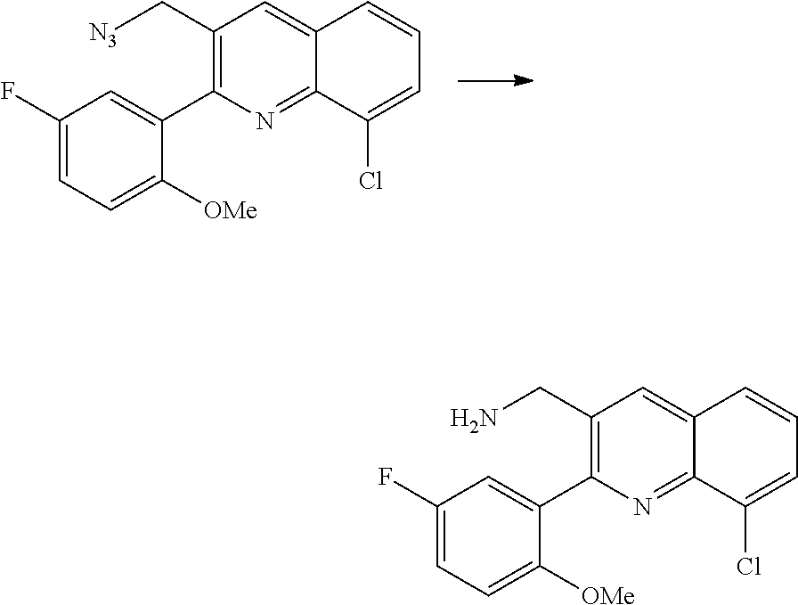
C1(C[N3])=C(C2=CC(F)=CC=C2[OMe])N=C2C(=C1)C=CC=C2Cl.C1(CN)=C(C2=CC(F)=CC=C2[OMe])N=C2C(=C1)C=CC=C2Cl
